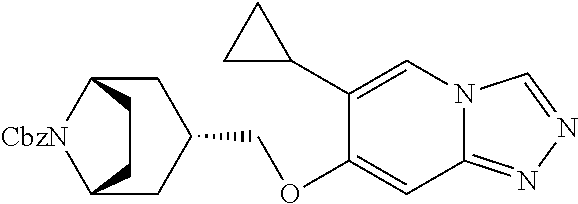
C1(C2CC2)=CN2C(=NN=C2)C=C1OCC1CC2[CbzN]C(C1)CC2
